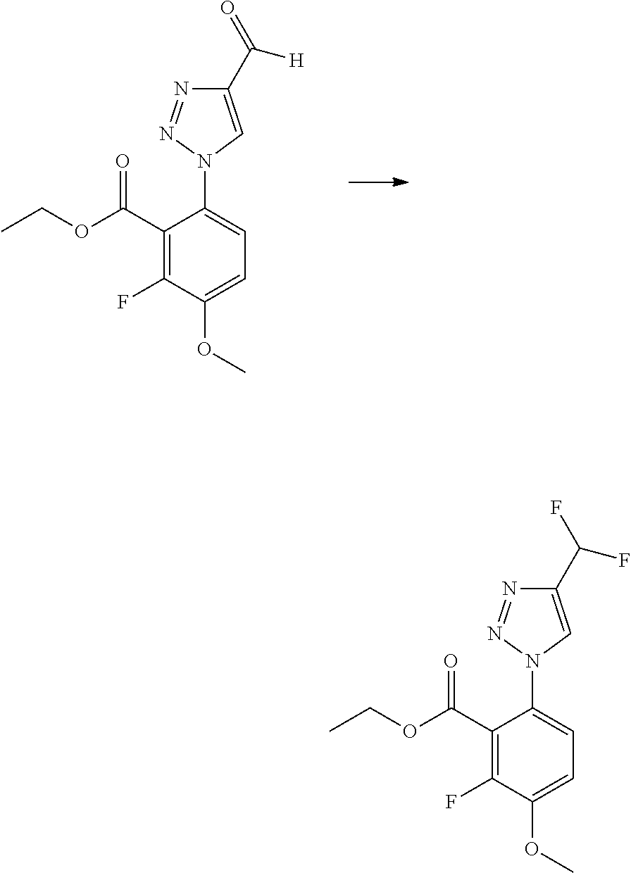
C1(C(OCC)=O)=C(F)C(OC)=CC=C1N1C=C(C(F)F)N=N1.C1(C(OCC)=O)=C(F)C(OC)=CC=C1N1C=C(C(=O)[H])N=N1
